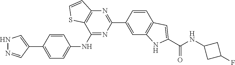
N1=C(NC2=CC=C(C3=CNN=C3)C=C2)C2=C(N=C1C1=CC3=C(C=C1)C=C(C(NC1CC(F)C1)=O)N3)C=CS2
